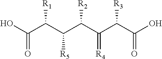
OC(C(C(C(C(C(C(O)=O)[R3])=[R4])[R2])[R5])[R1])=O
